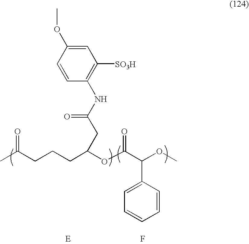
F.C(CCCC(OC(C(OC)C1=CC=CC=C1)=O)CC(NC1=C([SO3H])C=C(OC)C=C1)=O)(C)=O.[E]
